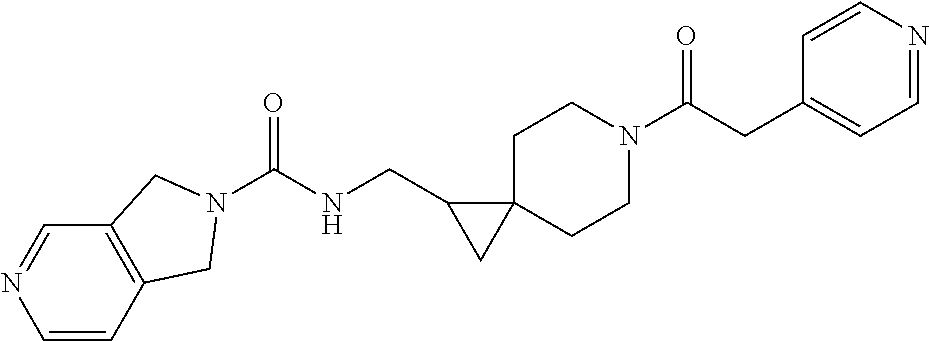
N1=CC2=C(C=C1)CN(C(NCC1CC13CCN(C(CC1=CC=NC=C1)=O)CC3)=O)C2
